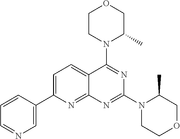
C1=C(C2=CN=CC=C2)N=C2C(=C1)C(N1C(C)COCC1)=NC(N1CCOCC1C)=N2
